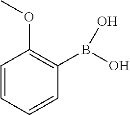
C1=CC=CC(B(O)O)=C1OC
